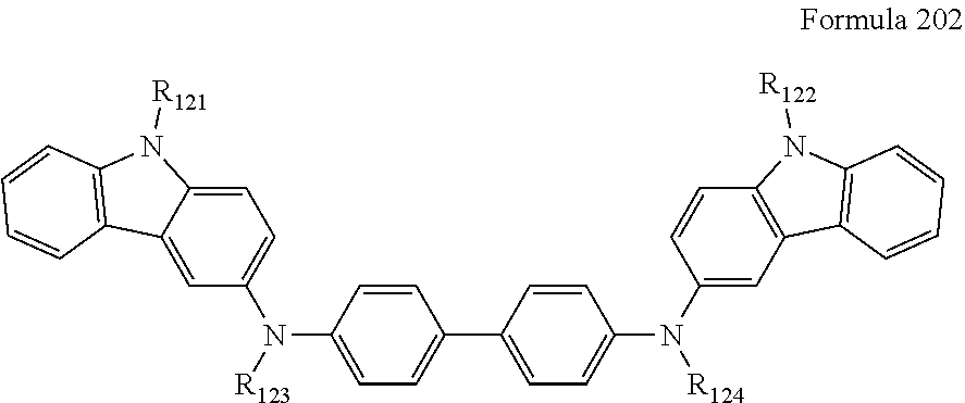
C1=CC(N([R123])C2=CC=C3C(=C2)C2=C(N3[R121])C=CC=C2)=CC=C1C1=CC=C(N(C2=CC3=C(C=C2)N([R122])C2=C3C=CC=C2)[R124])C=C1
